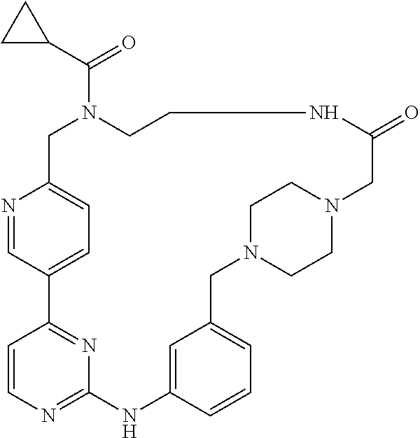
C1=C2C=NC(=C1)CN(C(C1CC1)=O)CCNC(=O)CN1CCN(CC3=CC=CC(=C3)NC3=NC=CC2=N3)CC1
